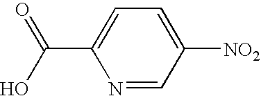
N1=CC([NO2])=CC=C1C(O)=O
